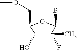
C1(O)C(C)(F)C(B)OC1COC
